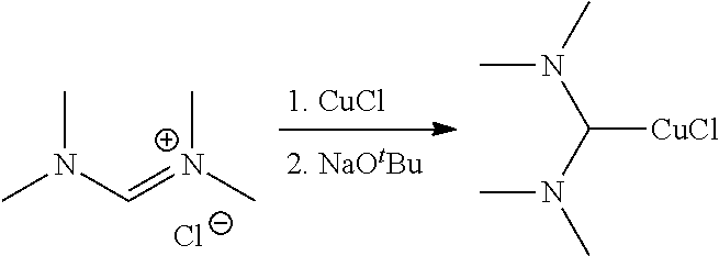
CN(C)C=[N+](C)C.CN(C)C(N(C)C)[CuCl].[Cl-]
